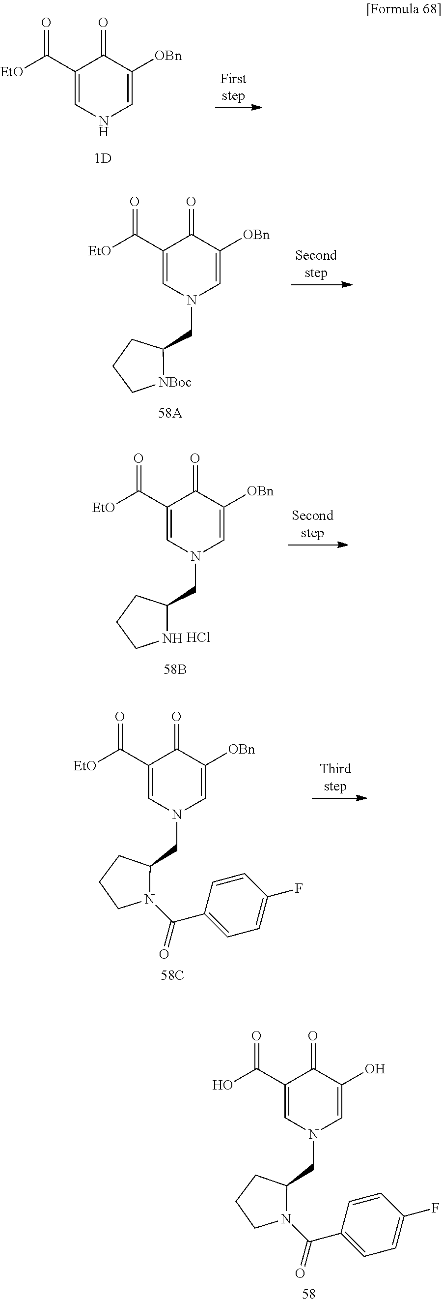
C1(C([EtO])=O)=CN(CC2CCCN2C(C2=CC=C(F)C=C2)=O)C=C([OBn])C1=O.C1(C([EtO])=O)=CN(CC2CCCN2)C=C([OBn])C1=O.Cl.C1(C([EtO])=O)=CN(CC2CCC[NBoc]2)C=C([OBn])C1=O.C1(C([EtO])=O)=CNC=C([OBn])C1=O.C1(C(O)=O)=CN(CC2CCCN2C(C2=CC=C(F)C=C2)=O)C=C(O)C1=O
